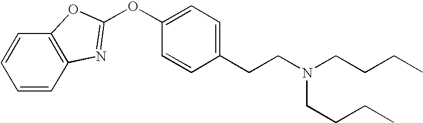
C1=CC2=C(C=C1)OC(OC1=CC=C(CCN(CCCC)CCCC)C=C1)=N2
